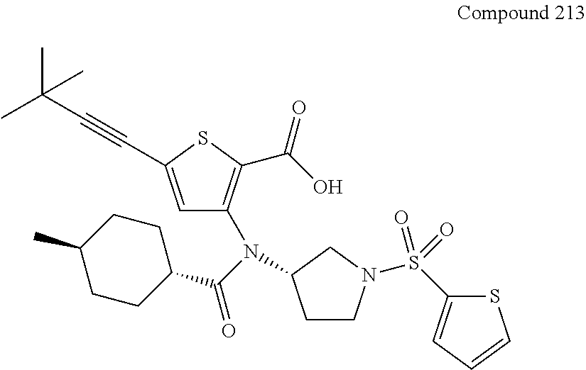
C1(C(=O)N(C2=C(C(O)=O)SC(C#CC(C)(C)C)=C2)C2CCN(S(C3=CC=CS3)(=O)=O)C2)CCC(C)CC1
